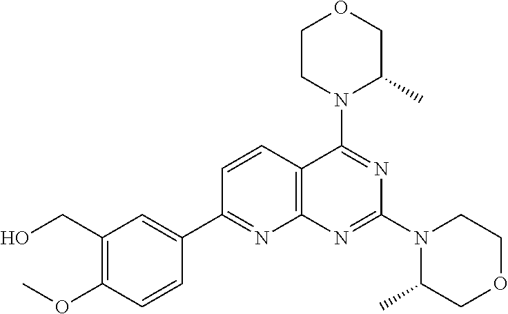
C1(CO)=C(OC)C=CC(C2=NC3=C(C=C2)C(N2C(C)COCC2)=NC(N2C(C)COCC2)=N3)=C1
